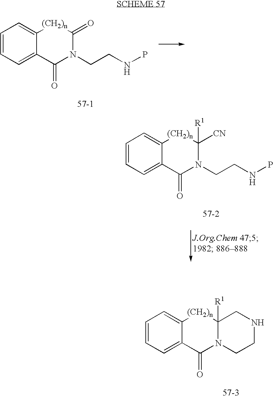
C1=CC=C2C(=C1)[(CH2)n]C(=O)N(CCNP)C2=O.C1=CC=C2C(=C1)[(CH2)n]C([CN])([R1])N(CCNP)C2=O.C1=CC=C2C(=C1)[(CH2)n]C1([R1])N(C2=O)CCNC1
